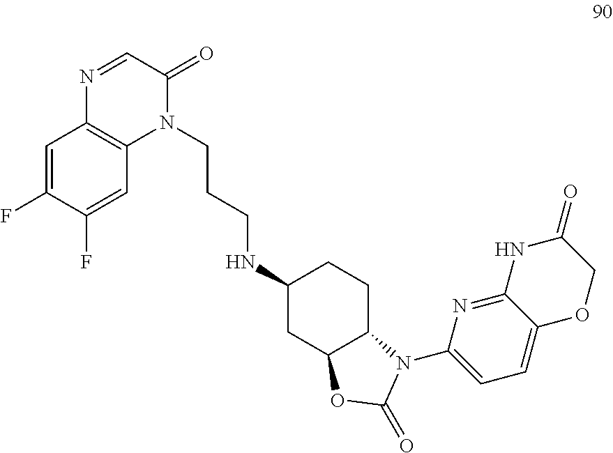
C(CCNC1CC2C(CC1)N(C1=CC=C3C(=N1)NC(=O)CO3)C(=O)O2)N1C(=O)C=NC2=C1C=C(F)C(F)=C2
